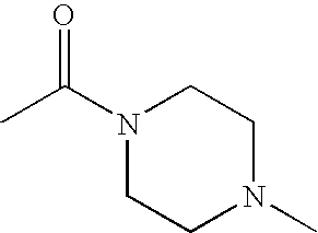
N1(C(C)=O)CCN(C)CC1
